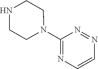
C1(N2CCNCC2)=NC=CN=N1
